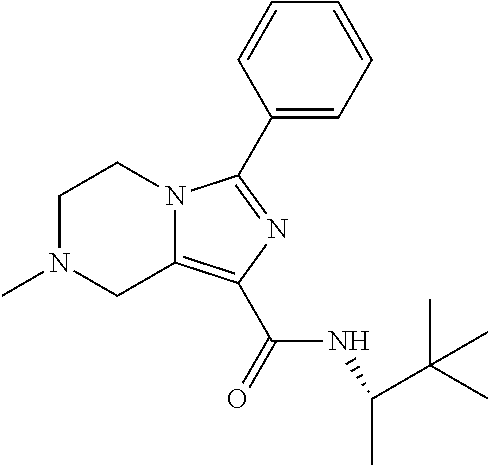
C1N(C)CC2=C(C(=O)NC(C(C)(C)C)C)N=C(C3=CC=CC=C3)N2C1
